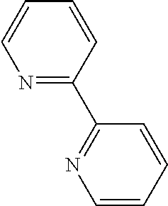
N1=C(C2=NC=CC=C2)C=CC=C1
